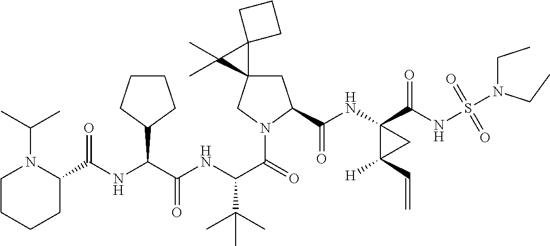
C1C2(CN(C(=O)C(NC(C(NC(=O)C3N(C(C)C)CCCC3)C3CCCC3)=O)C(C)(C)C)C1C(NC1(C(NS(=O)(=O)N(CC)CC)=O)C([H])(C=C)C1)=O)C1(C2(C)C)CCC1
